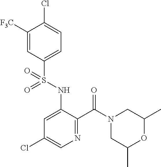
C1([F3C])=CC(S(NC2=CC(Cl)=CN=C2C(N2CC(C)OC(C)C2)=O)(=O)=O)=CC=C1Cl
